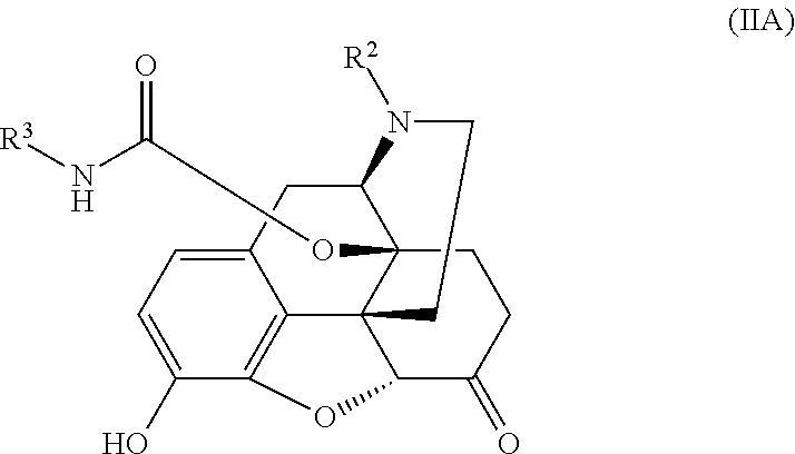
C12=CC=C(O)C3=C1C14C(OC(N[R3])=O)(C(C2)N([R2])CC1)CCC(=O)C4O3
